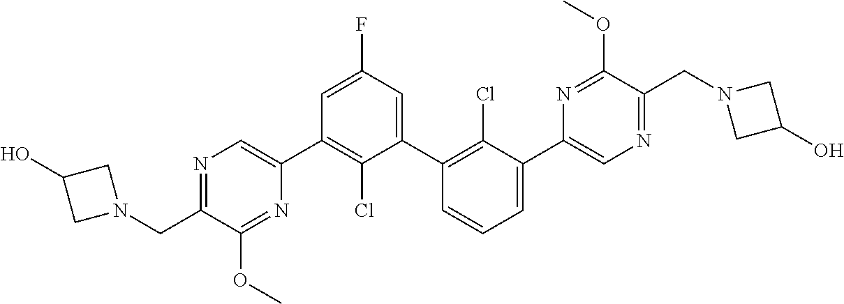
N1=C(CN2CC(O)C2)C(OC)=NC(C2=C(Cl)C(C3=C(Cl)C(C4=CN=C(CN5CC(O)C5)C(OC)=N4)=CC=C3)=CC(F)=C2)=C1
